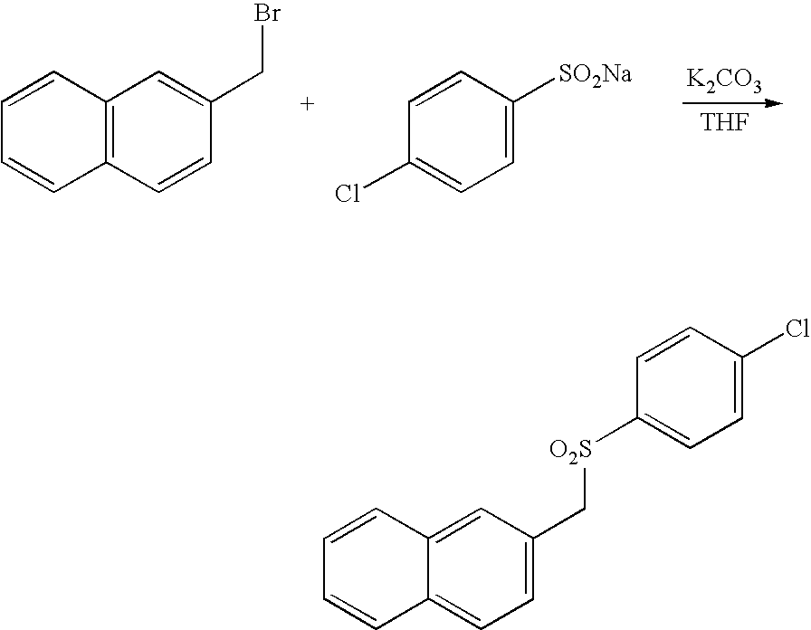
[K2CO3].[THF].C1(Cl)=CC=C([SO2Na])C=C1.C1=CC2=C(C=C1CBr)C=CC=C2.C1=C(C[O2S]C2=CC=C(Cl)C=C2)C=C2C(=C1)C=CC=C2
